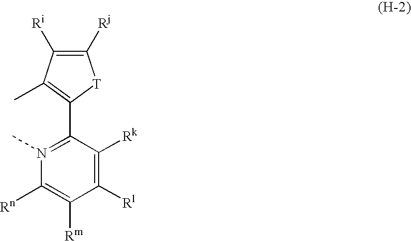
C1([Rj])=C([Ri])C(C)=C(C2=N(C)C([Rn])=C([Rm])C([Rl])=C2[Rk])[T]1
